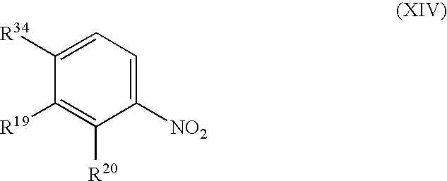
C1([R34])=CC=C([NO2])C([R20])=C1[R19]
